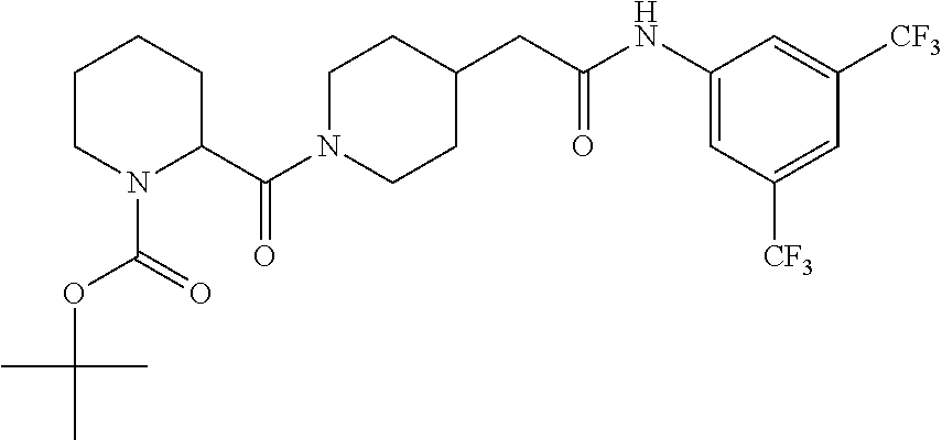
C(N1CCC(CC(NC2=CC([CF3])=CC([CF3])=C2)=O)CC1)(C1CCCCN1C(OC(C)(C)C)=O)=O
